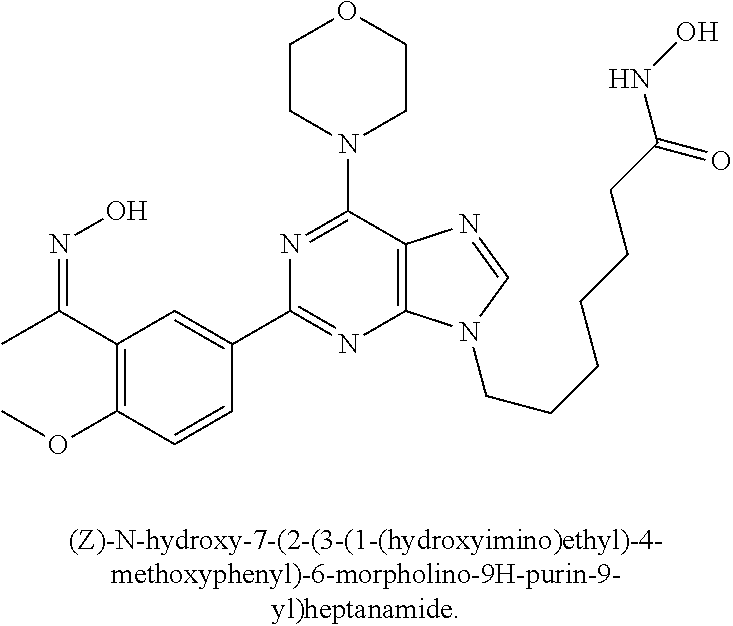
C1(C(C)=NO)=C(OC)C=CC(C2=NC3=C(C(N4CCOCC4)=N2)N=CN3CCCCCCC(NO)=O)=C1
